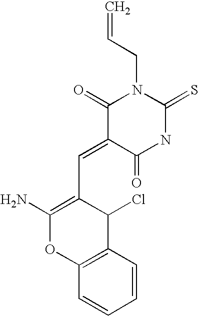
C=CCN1C(=O)C(=CC2=C(N)OC3=C(C2Cl)C=CC=C3)C(=O)NC1=S
